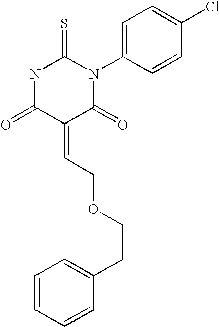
O=C1C(=CCOCCC2=CC=CC=C2)C(=O)N(C2=CC=C(Cl)C=C2)C(=S)N1
